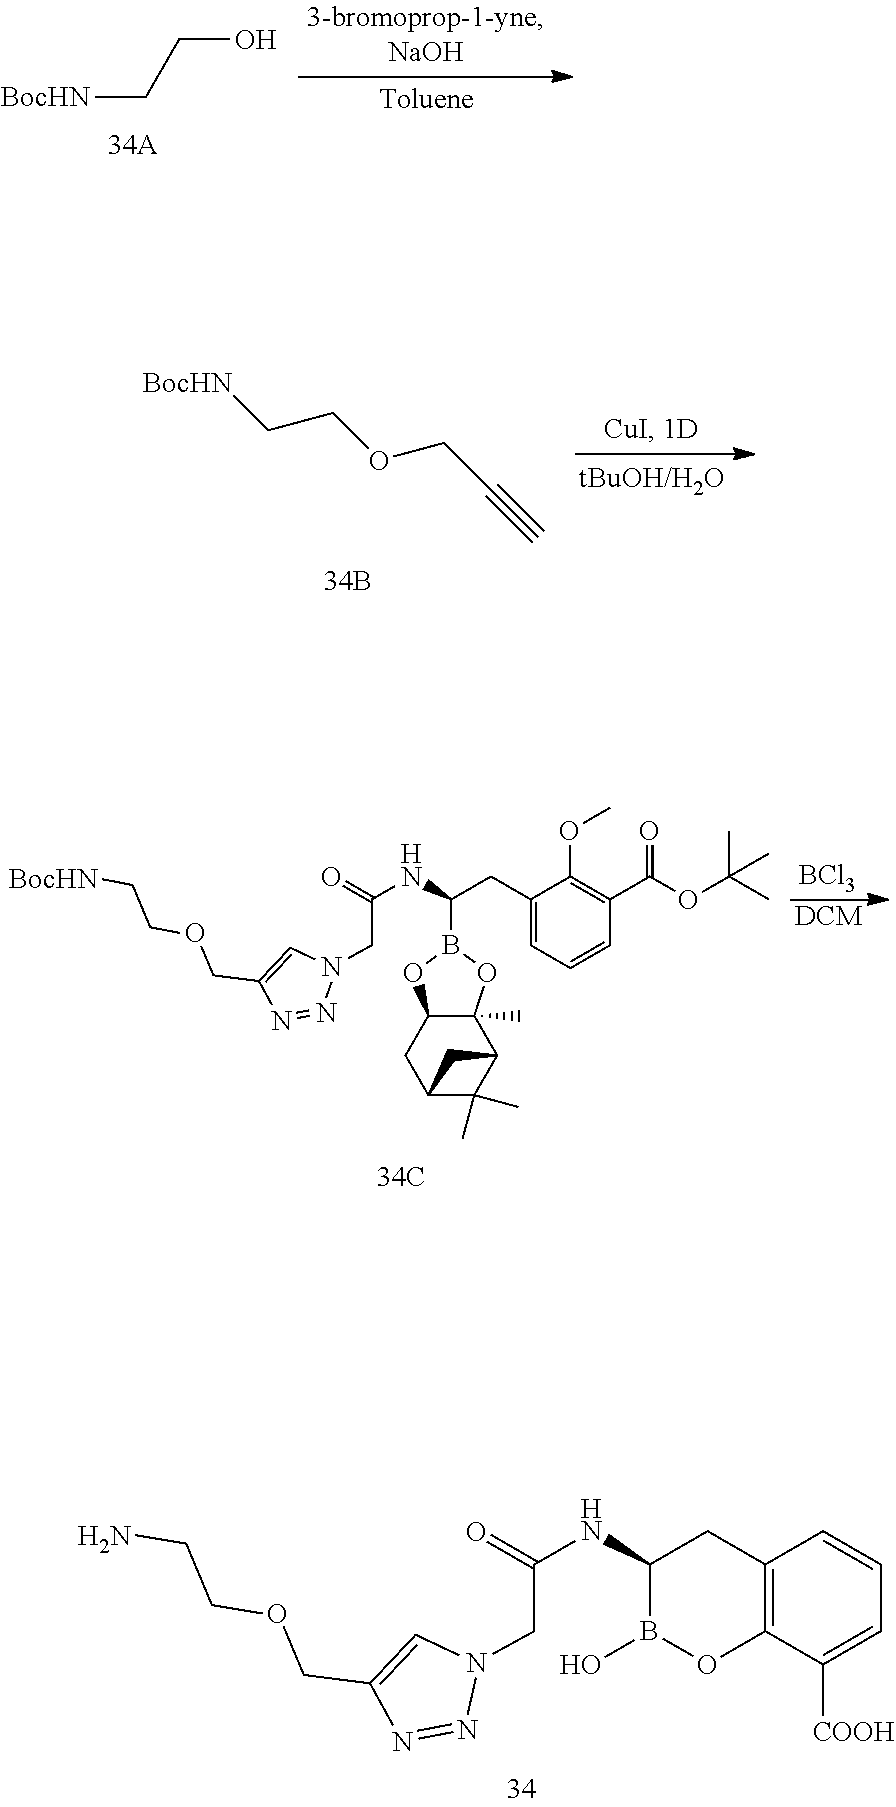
[BocHN]CCO.[BocHN]CCOCC#C.[BCl3].[DCM].C1(CC(NC(=O)CN2C=C(COCC[BocHN])N=N2)B2OC3C(C)(O2)C2C(C)(C)C(C3)C2)=CC=CC(C(OC(C)(C)C)=O)=C1OC.C12=C(C([COOH])=CC=C1)OB(O)C(NC(=O)CN1C=C(COCCN)N=N1)C2
